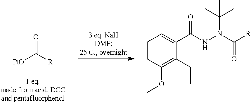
[PtO]C([R])=O.C1=CC(OC)=C(CC)C(C(NN(C([R])=O)C(C)(C)C)=O)=C1
